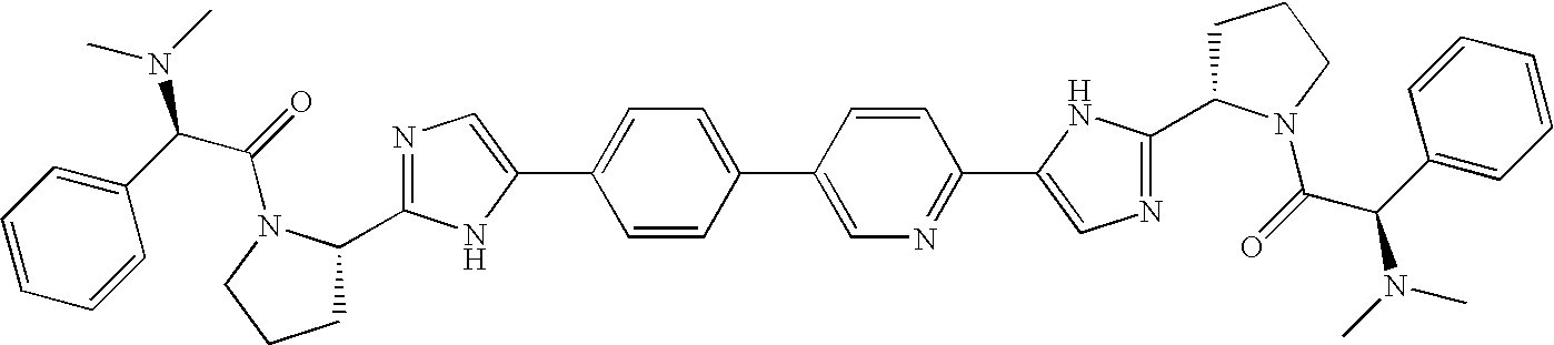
C1C(C2=NC=C(C3=CC=C(C4=CN=C(C5=CN=C(C6CCCN6C(=O)C(N(C)C)C6=CC=CC=C6)N5)C=C4)C=C3)N2)N(C(=O)C(C2=CC=CC=C2)N(C)C)CC1
